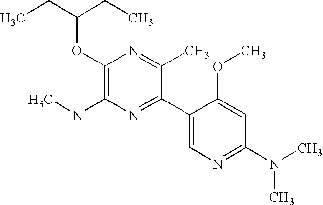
CCC(CC)OC1=C(NC)N=C(C2=CN=C(N(C)C)C=C2OC)C(C)=N1
